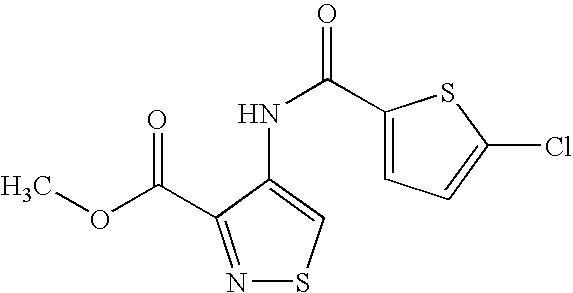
N1=C(C(OC)=O)C(NC(=O)C2=CC=C(Cl)S2)=CS1
